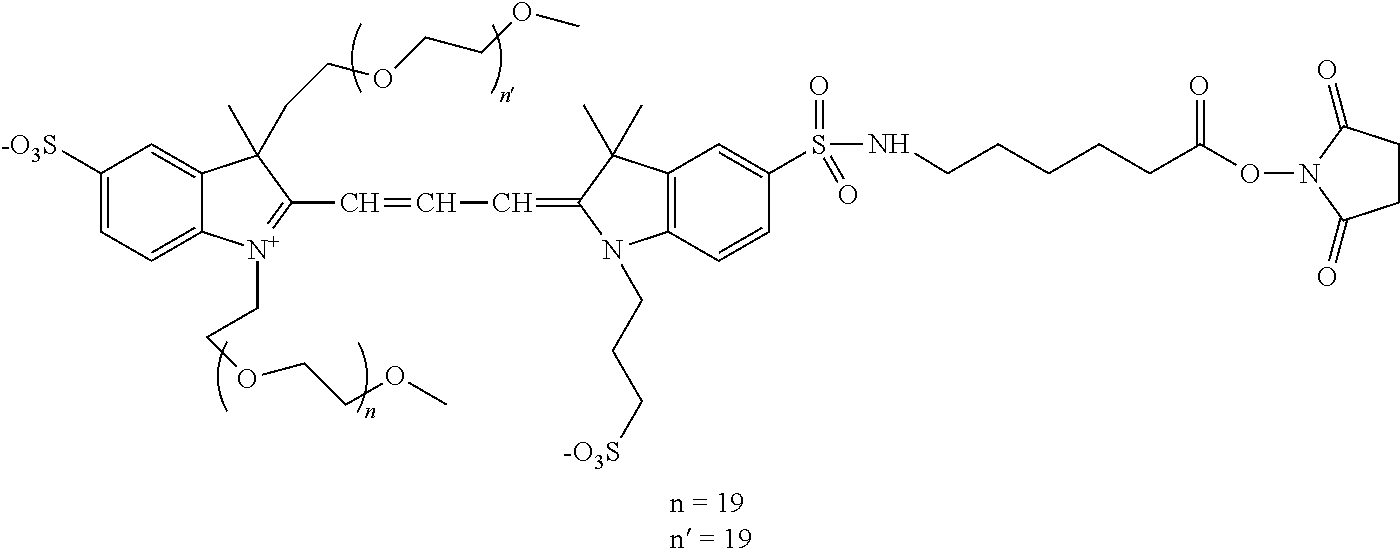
C1([-O3S])=CC=C2C(=C1)C(CCOCCOC)(C)C(C=CC=C1N(CCC[-O3S])C3=C(C=C(S(NCCCCCC(ON4C(=O)CCC4=O)=O)(=O)=O)C=C3)C1(C)C)=[N+]2CCOCCOC
